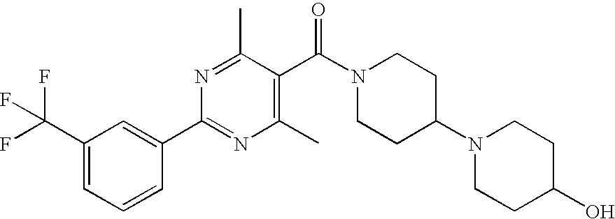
C1(C(F)(F)F)=CC=CC(C2=NC(C)=C(C(N3CCC(N4CCC(O)CC4)CC3)=O)C(C)=N2)=C1
